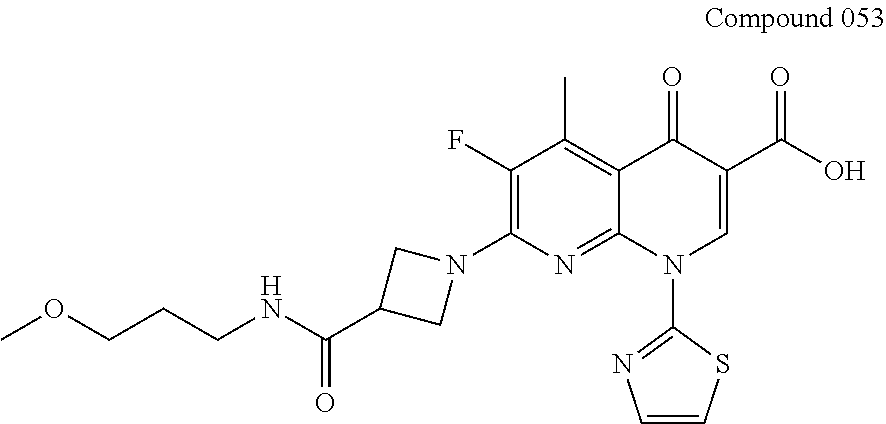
C1(F)=C(N2CC(C(NCCCOC)=O)C2)N=C2C(=C1C)C(=O)C(C(O)=O)=CN2C1=NC=CS1
